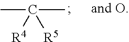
CC(C)([R4])[R5]
